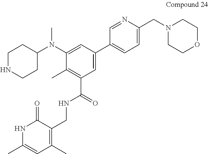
N1(CC2=CC=C(C3=CC(C(=O)NCC4=C(C)C=C(C)NC4=O)=C(C)C(N(C)C4CCNCC4)=C3)C=N2)CCOCC1
